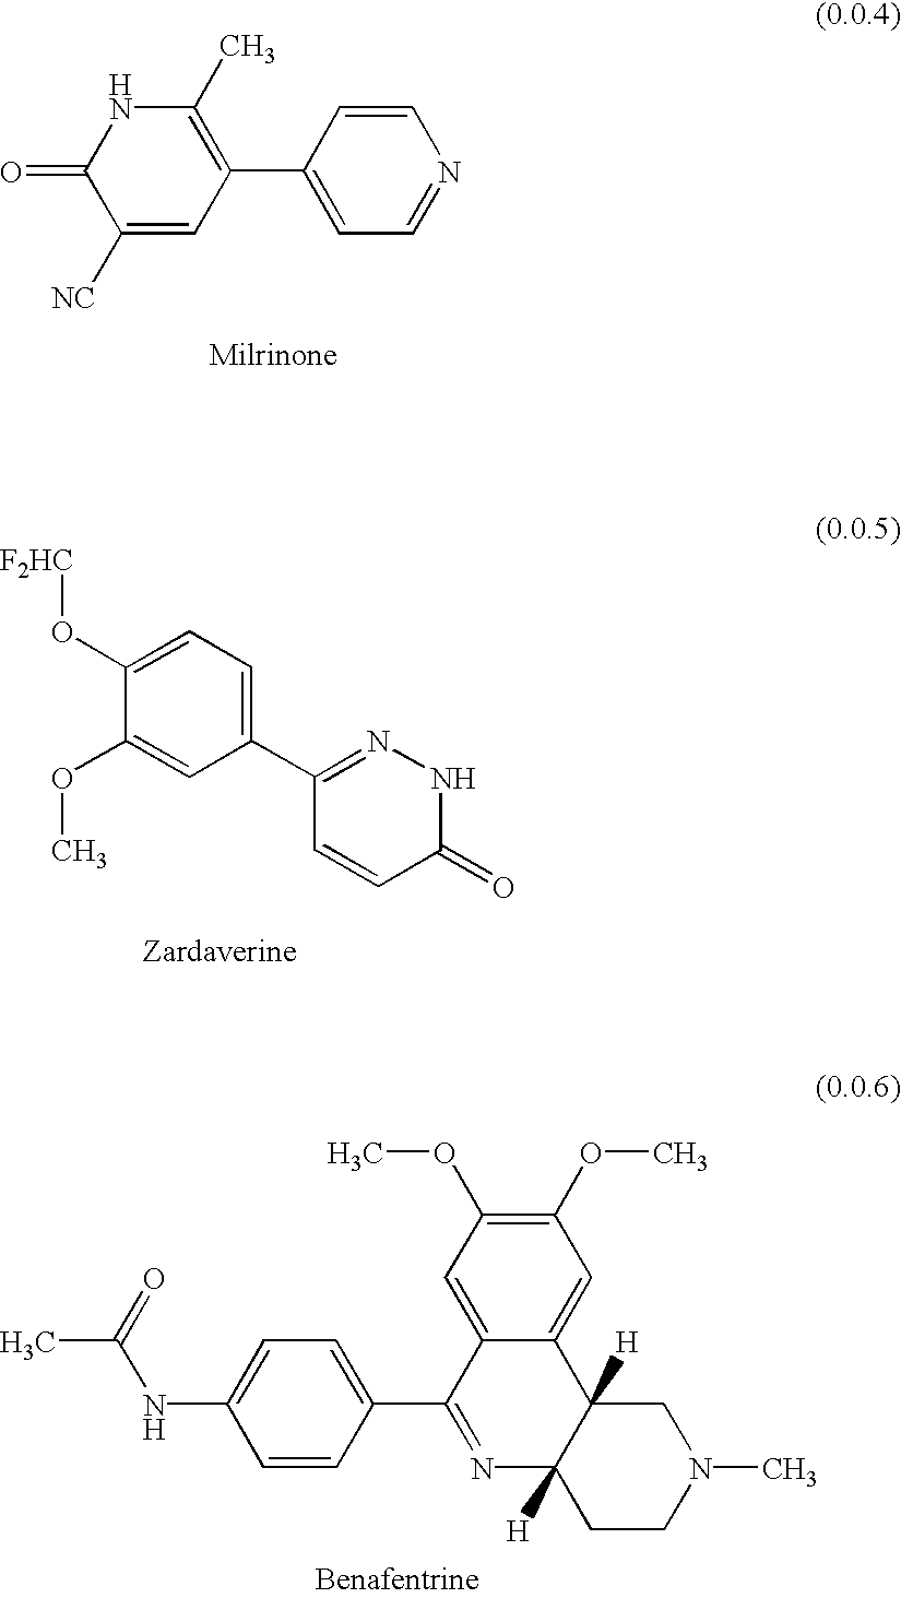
C1(C)=C(C2=CC=NC=C2)C=C([NC])C(=O)N1.C1(O[F2HC])=CC=C(C2=NNC(=O)C=C2)C=C1OC.C1=C(C2=NC3([H])C([H])(C4=CC(OC)=C(OC)C=C24)CN(C)CC3)C=CC(NC(=O)C)=C1
